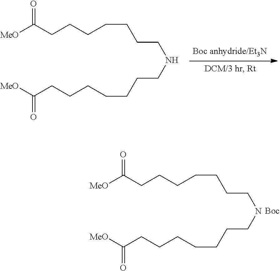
[MeO]C(CCCCCCCNCCCCCCCC([MeO])=O)=O.[MeO]C(CCCCCCCNCCCCCCCC([MeO])=O)=O
